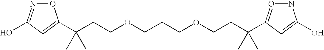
C(CCOCCCOCCC(C)(C)C1=ONC(O)=C1)(C)(C)C1=CC(O)=NO1
